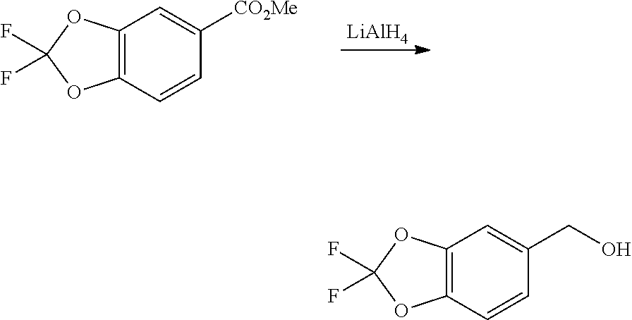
C12=C(C=CC([CO2Me])=C1)OC(F)(F)O2.[LiAlH4].C12=C(C=CC(CO)=C1)OC(F)(F)O2
